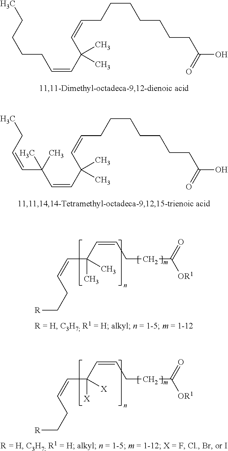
CCCCCC=CC(C=CCCCCCCCC(O)=O)(C)C.CCC=CC(C=CC(C=CCCCCCCCC(O)=O)(C)C)(C)C.[R]CCC=CC(C=CCCC(=O)[OR1])(C)C.[R]CCC=CC(C=CCCC(=O)[OR1])([X])[X]
